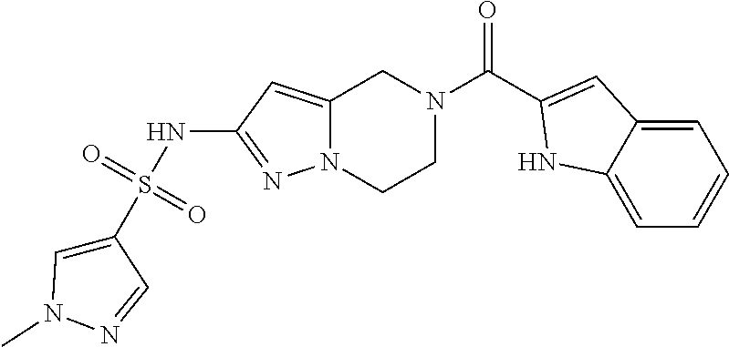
S(NC1=NN2C(=C1)CN(C(=O)C1=CC3=CC=CC=C3N1)CC2)(C1=CN(C)N=C1)(=O)=O
